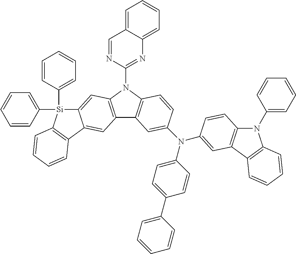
C1=NC(N2C3=C(C4=C2C=C2C(=C4)C4=C([Si]2(C2=CC=CC=C2)C2=CC=CC=C2)C=CC=C4)C=C(N(C2=CC=C(C4=CC=CC=C4)C=C2)C2=CC4=C(N(C5=CC=CC=C5)C5=C4C=CC=C5)C=C2)C=C3)=NC2=CC=CC=C12
